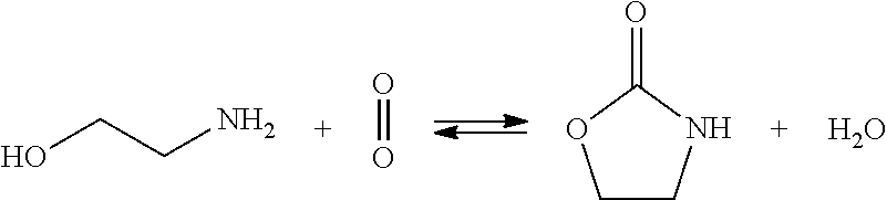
OCCN.O=O.C1CNC(=O)O1.O
